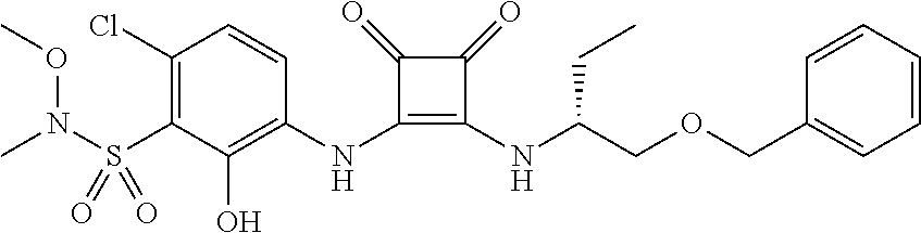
C1(Cl)=C(S(N(OC)C)(=O)=O)C(O)=C(NC2=C(NC(CC)COCC3=CC=CC=C3)C(=O)C2=O)C=C1
